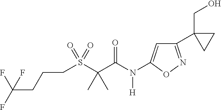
C1(C2(CO)CC2)=NOC(N(C(C(S(CCCC(F)(F)F)(=O)=O)(C)C)=O)[H])=C1
